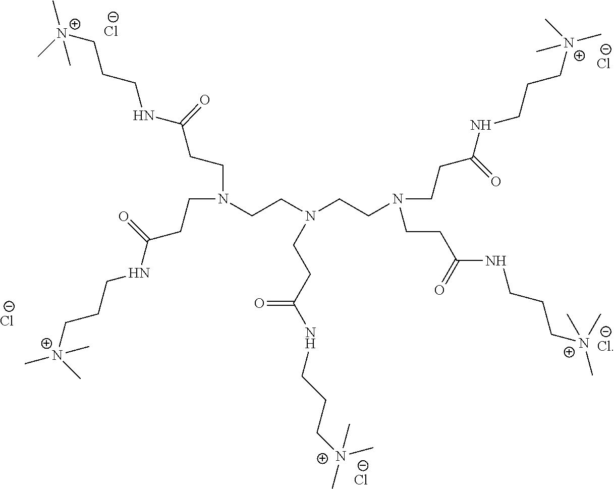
C[N+](CCCNC(CCN(CCC(NCCC[N+](C)(C)C)=O)CCN(CCN(CCC(=O)NCCC[N+](C)(C)C)CCC(NCCC[N+](C)(C)C)=O)CCC(NCCC[N+](C)(C)C)=O)=O)(C)C.[Cl-].[Cl-].[Cl-].[Cl-].[Cl-]
